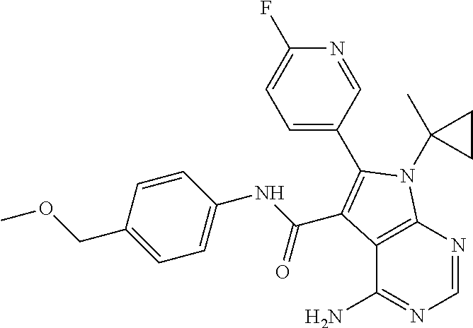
C12=C(N=CN=C1N)N(C1(C)CC1)C(C1=CC=C(F)N=C1)=C2C(NC1=CC=C(COC)C=C1)=O
